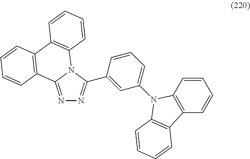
N1=C2N(C(C3=CC(N4C5=C(C=CC=C5)C5=C4C=CC=C5)=CC=C3)=N1)C1=C(C3=C2C=CC=C3)C=CC=C1
